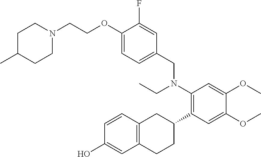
C1(O)=CC2=C(C=C1)CC(C1=C(N(CC3=CC=C(OCCN4CCC(C)CC4)C(F)=C3)CC)C=C(OC)C(OC)=C1)CC2
